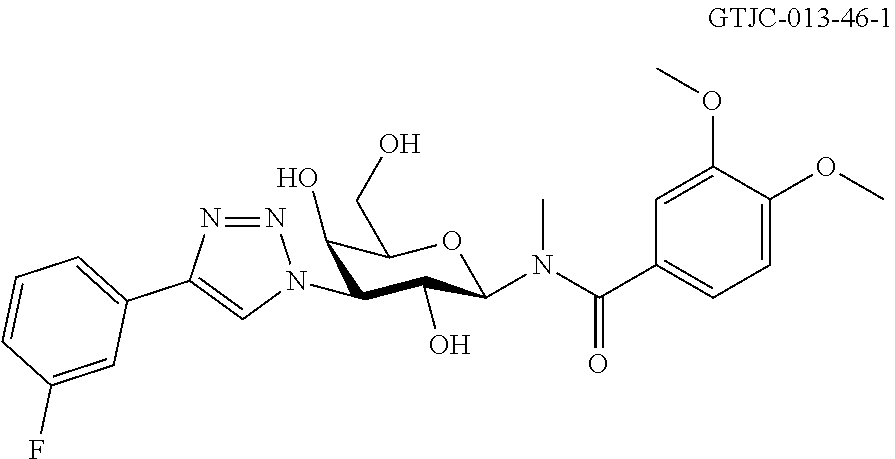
C(N(C1C(O)C(N2N=NC(C3=CC=CC(F)=C3)=C2)C(O)C(CO)O1)C)(=O)C1=CC=C(OC)C(OC)=C1
